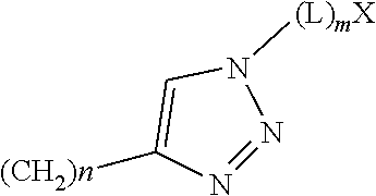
C1([(CH2)n])=CN([(L)mX])N=N1
